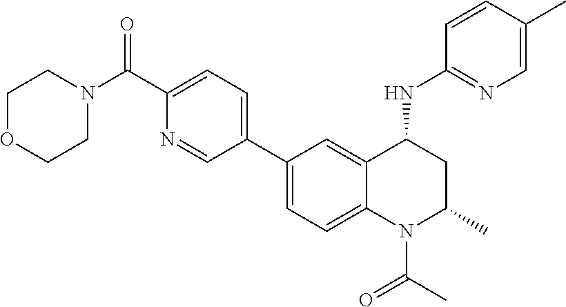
N1(C(C2=CC=C(C3=CC=C4C(=C3)C(NC3=NC=C(C)C=C3)CC(C)N4C(C)=O)C=N2)=O)CCOCC1
